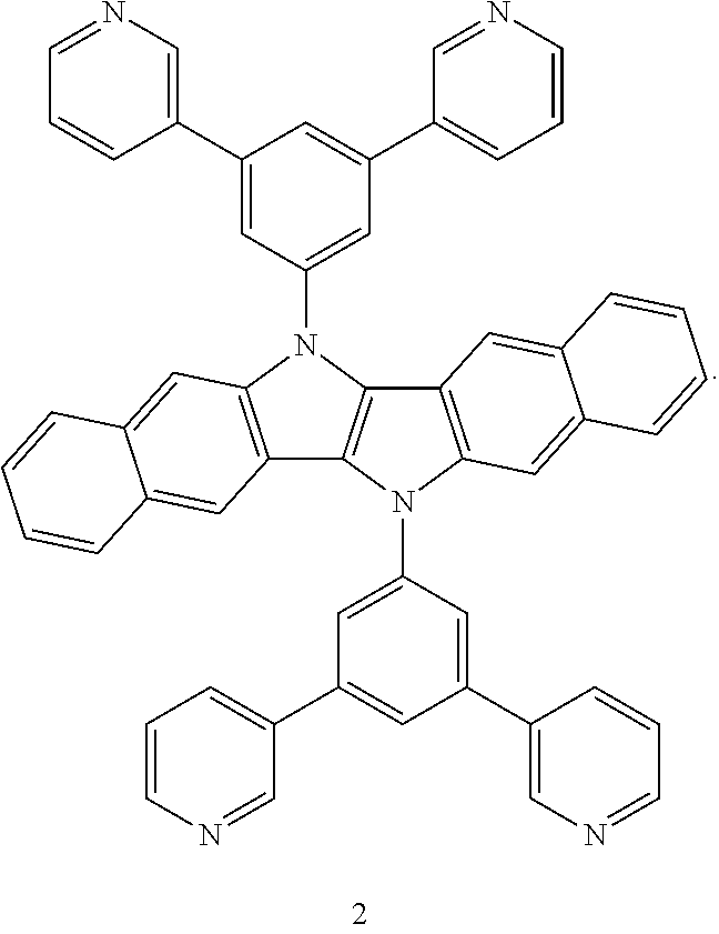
C12=C(N(C3=CC(C4=CC=CN=C4)=CC(C4=CN=CC=C4)=C3)C3=C1N(C1=CC(C4=CC=CN=C4)=CC(C4=CN=CC=C4)=C1)C1=C3C=C3C(=C1)C=CC=C3)C=C1C(=C2)C=CC=C1
